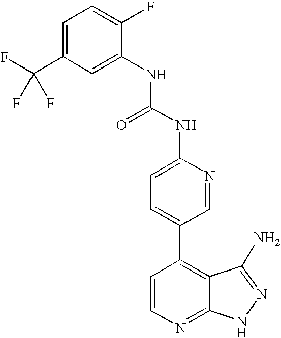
C1=C(C(F)(F)F)C=C(NC(NC2=CC=C(C3=C4C(=NC=C3)NN=C4N)C=N2)=O)C(F)=C1
